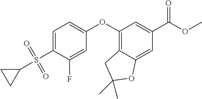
C1=C(S(C2CC2)(=O)=O)C(F)=CC(OC2=C3C(=CC(C(OC)=O)=C2)OC(C)(C)C3)=C1
